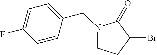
C1CC(Br)C(=O)N1CC1=CC=C(F)C=C1
